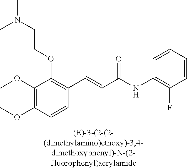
C1(OC)=C(OC)C=CC(C=CC(NC2=C(F)C=CC=C2)=O)=C1OCCN(C)C
